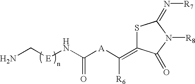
S1C(=C([A]C(N[E]CN)=O)[R6])C(=O)N([R8])C1=N[R7]
